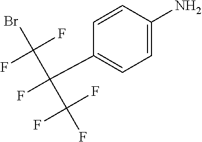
C1=CC(N)=CC=C1C(C(F)(F)Br)(C(F)(F)F)F
